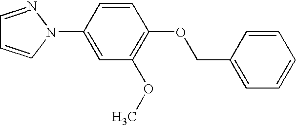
C1=CC(N2N=CC=C2)=CC(OC)=C1OCC1=CC=CC=C1
